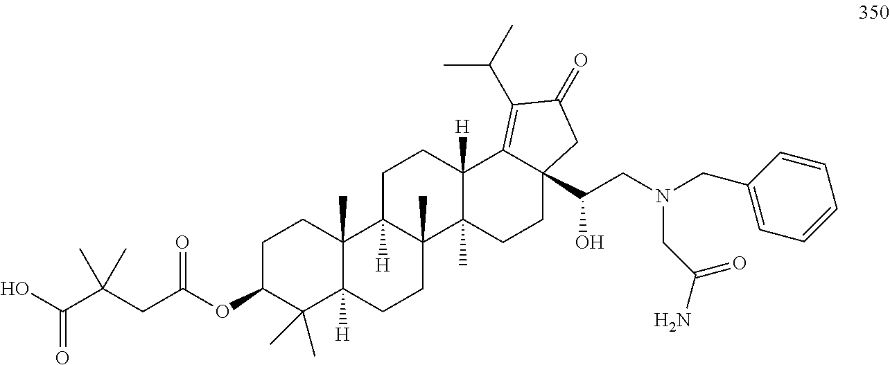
C1C(OC(CC(C(O)=O)(C)C)=O)C(C)(C)C2([H])C(C)(C1)C1([H])C(C)(CC2)C2(C)C([H])(CC1)C1=C(C(C)C)C(=O)CC1(C(CN(CC1=CC=CC=C1)CC(=O)N)O)CC2
